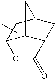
C12C3C(CC(C1)C3)C(=O)O2
